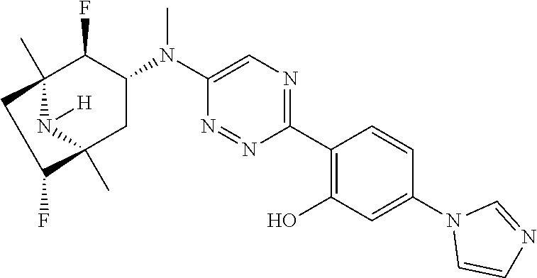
C1(C2=C(O)C=C(N3C=CN=C3)C=C2)=NC=C(N(C2C(F)C3(C)N([H])C(C)(C2)C(F)C3)C)N=N1
